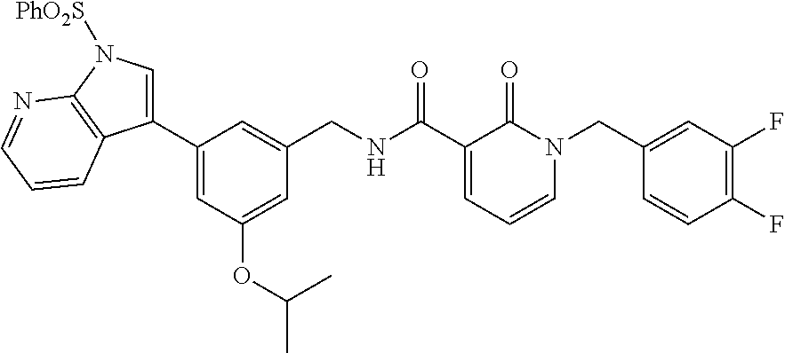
C1=C(OC(C)C)C=C(C2=CN([PhO2S])C3=C2C=CC=N3)C=C1CNC(C1=CC=CN(CC2=CC(F)=C(F)C=C2)C1=O)=O
